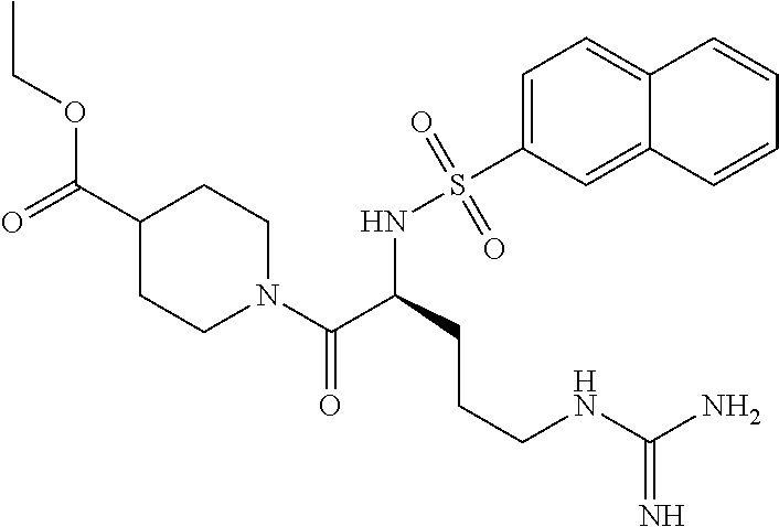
O(C(C1CCN(C(=O)C(NS(C2=CC=C3C(=C2)C=CC=C3)(=O)=O)CCCNC(N)=N)CC1)=O)CC
